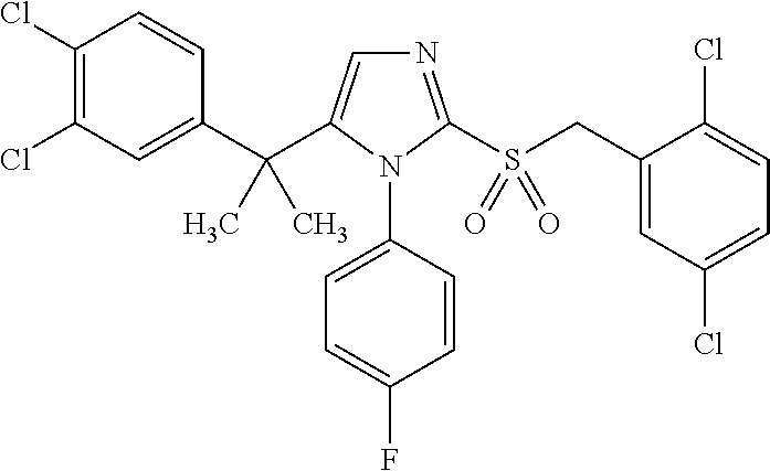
C1(C(C2=CN=C(S(CC3=CC(Cl)=CC=C3Cl)(=O)=O)N2C2=CC=C(F)C=C2)(C)C)=CC(Cl)=C(Cl)C=C1
